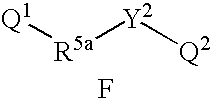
[Q1][R5a][Y2][Q2].F
